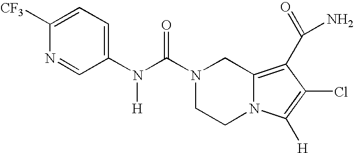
N(C(=O)N1CCN2C(=C(C(N)=O)C(Cl)=C2[H])C1)([H])C1=CC=C([CF3])N=C1
